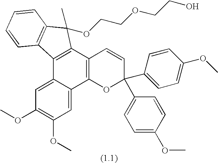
C1=C2C(=CC(OC)=C1OC)C1=C(C3=C2C2=C(C3(C)OCCOCCO)C=CC=C2)C=CC(C2=CC=C(OC)C=C2)(C2=CC=C(OC)C=C2)O1
